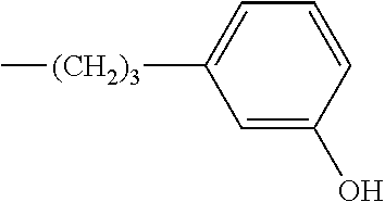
C1=C(O)C=CC=C1[(CH2)3]C
